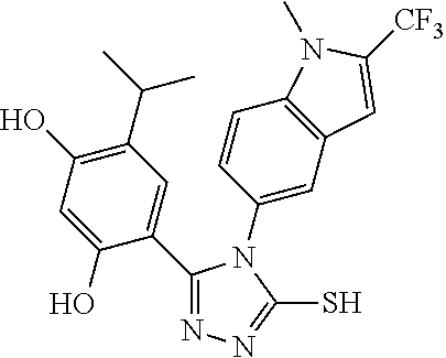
C1(O)=C(C(C)C)C=C(C2=NN=C(S)N2C2=CC3=C(C=C2)N(C)C([CF3])=C3)C(O)=C1
